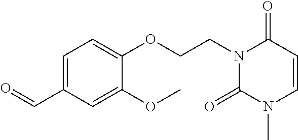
O=CC1=CC=C(OCCN2C(=O)N(C)C=CC2=O)C(OC)=C1
